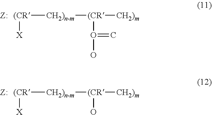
[(CR]([CH2)n-m][(CR]([CH2)m])O(=C)O)[X].[(CR]([CH2)n-m][(CR]([CH2)m])O)[X]
